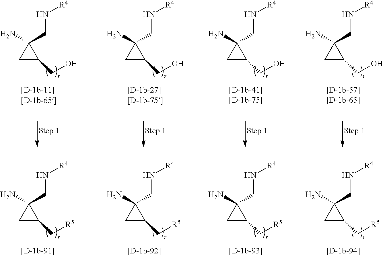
C1C(CO)C1(CN[R4])N.C1C(CO)C1(CN[R4])N.C1C(CO)C1(CN[R4])N.C1C(CO)C1(CN[R4])N.C1C(C[R5])C1(CN[R4])N.C1C(C[R5])C1(CN[R4])N.C1C(C[R5])C1(CN[R4])N.C1C(C[R5])C1(CN[R4])N
